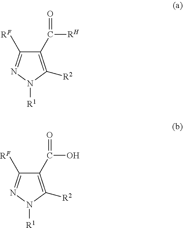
C1(C([RH])=O)=C([R2])N([R1])N=C1[RF].C1(C(O)=O)=C([R2])N([R1])N=C1[RF]
